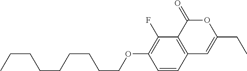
C1=CC2=C(C(F)=C1OCCCCCCCCC)C(=O)OC(CC)=C2
